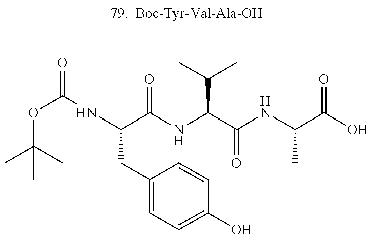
O(C(NC(C(NC(C(NC(C(O)=O)C)=O)C(C)C)=O)CC1=CC=C(O)C=C1)=O)C(C)(C)C
